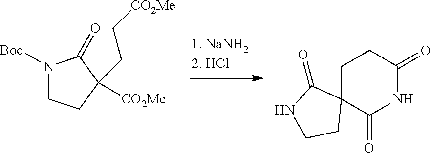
N1([Boc])CCC([CO2Me])(CC[CO2Me])C1=O.C1C2(C(=O)NC(=O)C1)C(=O)NCC2
